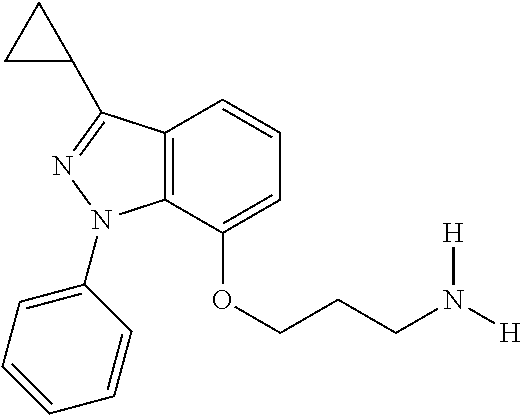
C1=C(OCCCN([H])[H])C2=C(C=C1)C(C1CC1)=NN2C1=CC=CC=C1
